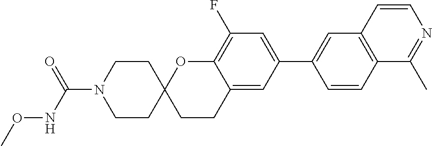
C1CN(C(NOC)=O)CCC12CCC1=CC(C3=CC4=C(C=C3)C(C)=NC=C4)=CC(F)=C1O2
